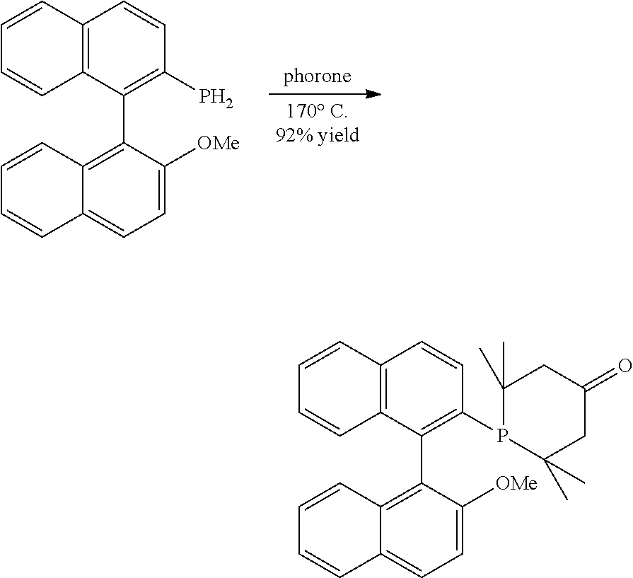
C12=C(C(C3=C4C(=CC=C3[OMe])C=CC=C4)=C(P)C=C1)C=CC=C2.C12=C(C(C3=C4C(=CC=C3[OMe])C=CC=C4)=C(P3C(C)(C)CC(=O)CC3(C)C)C=C1)C=CC=C2
